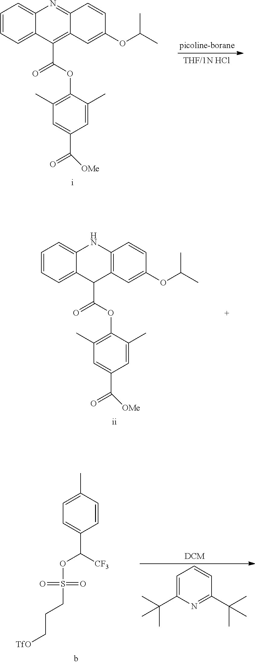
C1=CC=C2C(=C1)N=C1C(=C2C(OC2=C(C)C=C(C([OMe])=O)C=C2C)=O)C=C(OC(C)C)C=C1.C1=CC=C2C(=C1)NC1=C(C2C(OC2=C(C)C=C(C([OMe])=O)C=C2C)=O)C=C(OC(C)C)C=C1.C1=C(C(C)(C)C)N=C(C(C)(C)C)C=C1.C1=CC(C)=CC=C1C([CF3])OS(CCC[TfO])(=O)=O
